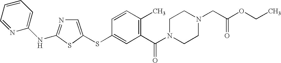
C1=C(SC2=CC(C(N3CCN(CC(OCC)=O)CC3)=O)=C(C)C=C2)SC(NC2=CC=CC=N2)=N1
